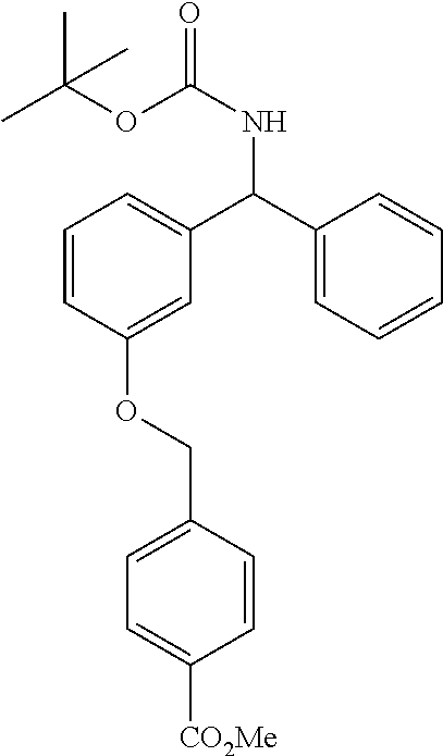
C1=CC(COC2=CC(C(NC(OC(C)(C)C)=O)C3=CC=CC=C3)=CC=C2)=CC=C1[CO2Me]
